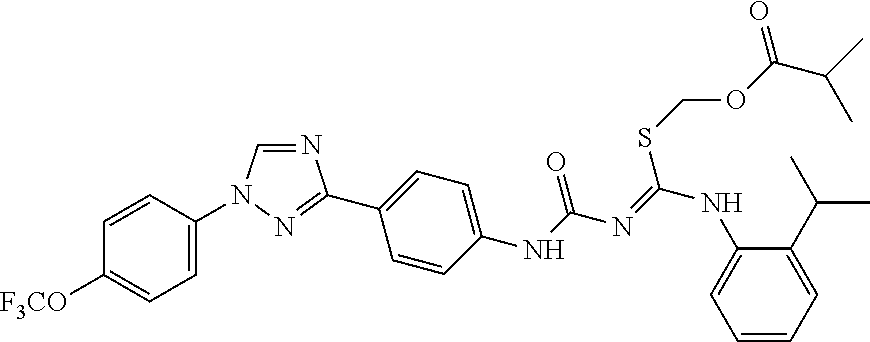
N1=CN(C2=CC=C([F3CO])C=C2)N=C1C1=CC=C(NC(N=C(NC2=CC=CC=C2C(C)C)SCOC(C(C)C)=O)=O)C=C1
